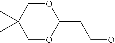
C1(C)(C)COC(CCO)OC1
